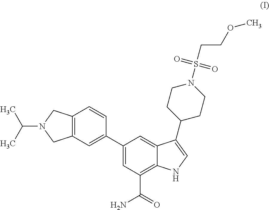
C12=C(C=C(C3=CC(C(N)=O)=C4C(=C3)C(C3CCN(S(=O)(=O)CCOC)CC3)=CN4)C=C1)CN(C(C)C)C2
